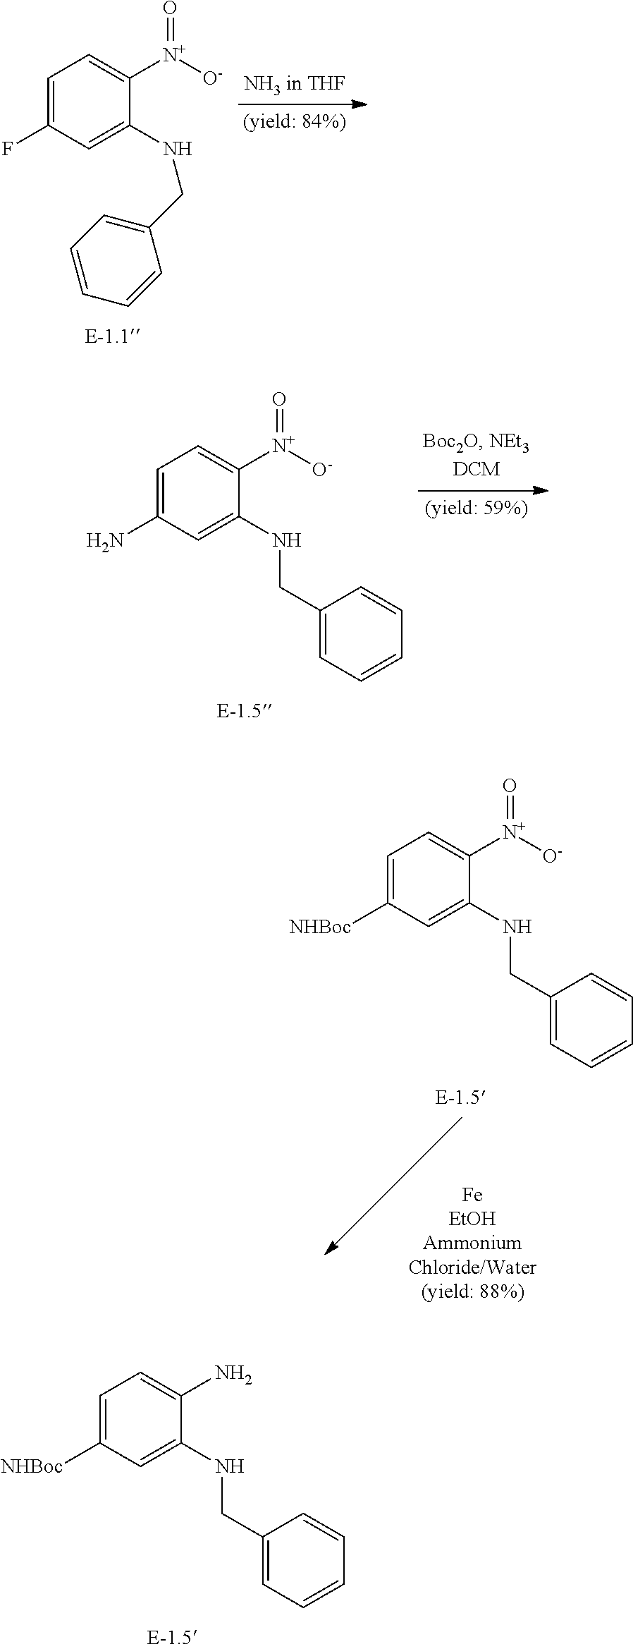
C1=C([NHBoc])C=C(NCC2=CC=CC=C2)C(N)=C1.C1=C(F)C=C(NCC2=CC=CC=C2)C([N+]([O-])=O)=C1.C1=C(N)C=C(NCC2=CC=CC=C2)C([N+]([O-])=O)=C1.C1=C([NHBoc])C=C(NCC2=CC=CC=C2)C([N+]([O-])=O)=C1
